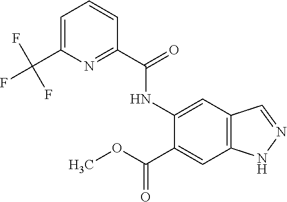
COC(=O)C1=CC2=C(C=C1NC(C1=NC(C(F)(F)F)=CC=C1)=O)C=NN2
